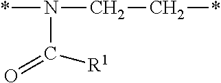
N(*)(CC*)C([R1])=O
